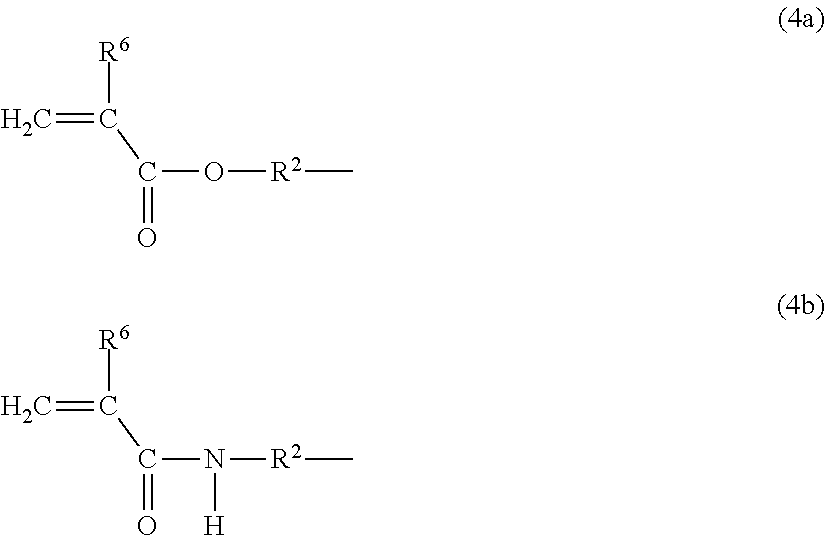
[R2](C)OC(=O)C(=C)[R6].[R2](C)N(C(=O)C(=C)[R6])[H]
